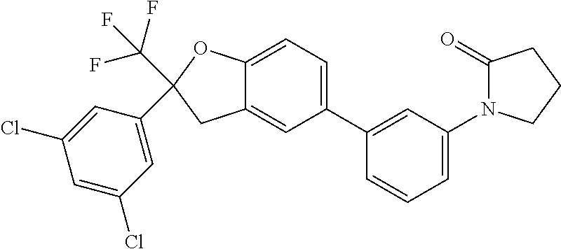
C(C1(C2=CC(Cl)=CC(Cl)=C2)CC2=CC(C3=CC(N4C(=O)CCC4)=CC=C3)=CC=C2O1)(F)(F)F
